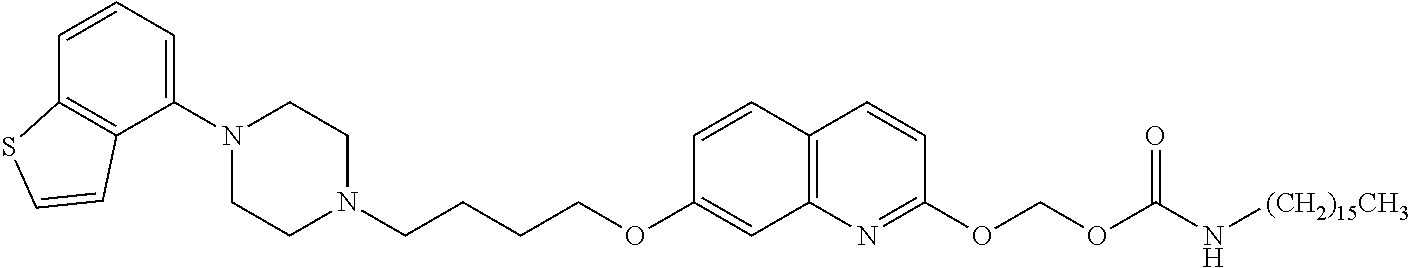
C1(N2CCN(CCCCOC3=CC4=C(C=C3)C=CC(OCOC(=O)N[(CH2)15CH3])=N4)CC2)=CC=CC2=C1C=CS2
